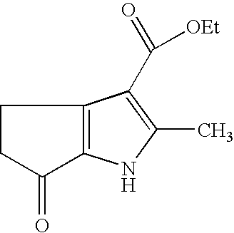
C1CC(=O)C2=C1C(C(=O)[OEt])=C(C)N2
